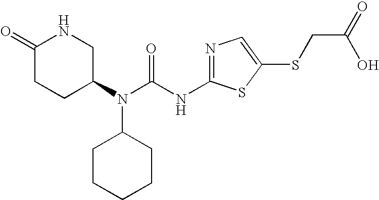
C1(=O)CCC(N(C(NC2=NC=C(SCC(O)=O)S2)=O)C2CCCCC2)CN1
